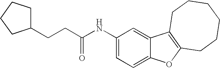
C1(NC(CCC2CCCC2)=O)=CC=C2C(=C1)C1=C(O2)CCCCCC1
